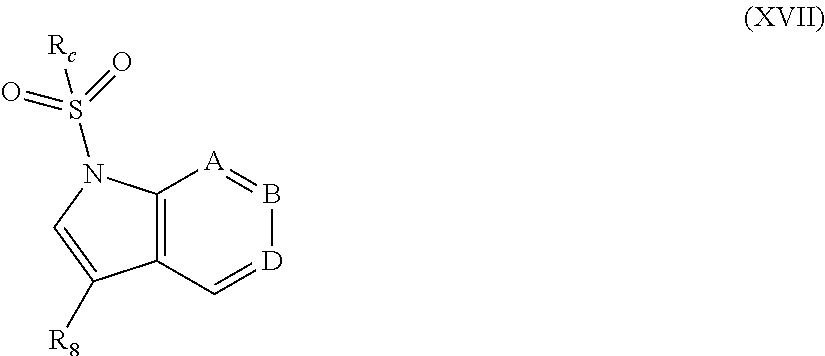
C12=C(C([R8])=CN1S(=O)(=O)[Rc])C=[D]B=[A]2
